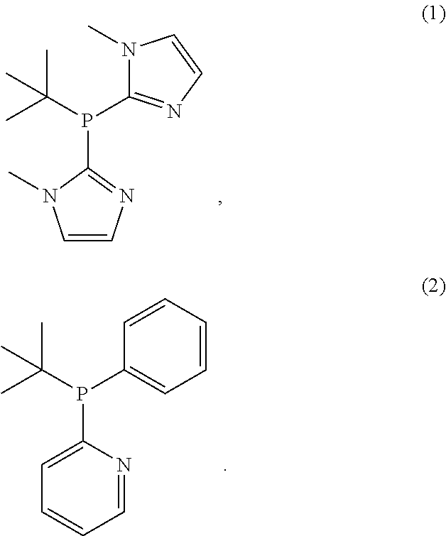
C1=CN=C(P(C(C)(C)C)C2=NC=CN2C)N1C.C1(P(C(C)(C)C)C2=CC=CC=C2)=CC=CC=N1
